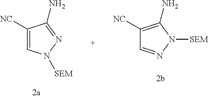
C1([NC])=CN([SEM])N=C1N.C1([NC])=C(N)N([SEM])N=C1
